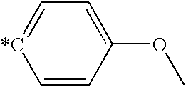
C1=CC(OC)=CC=[*C]1
